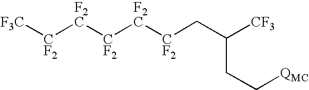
[F3C][CF2][F2C][CF2][F2C][CF2]CC([CF3])CC[QMC]
